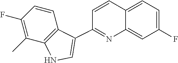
C1(F)=C(C)C2=C(C=C1)C(C1=NC3=CC(F)=CC=C3C=C1)=CN2
